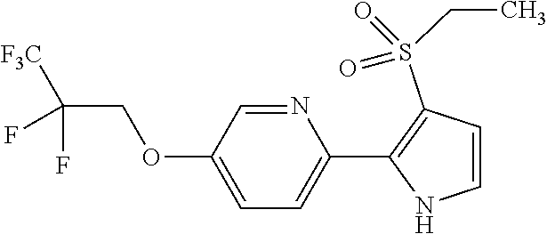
N1=CC(OCC(F)(F)[F3C])=CC=C1C1=C(S(CC)(=O)=O)C=CN1
